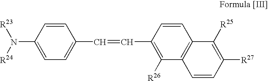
C1=CC(N([R23])[R24])=CC=C1C=CC1=C([R26])C2=C(C=C1)C([R25])=C([R27])C=C2
